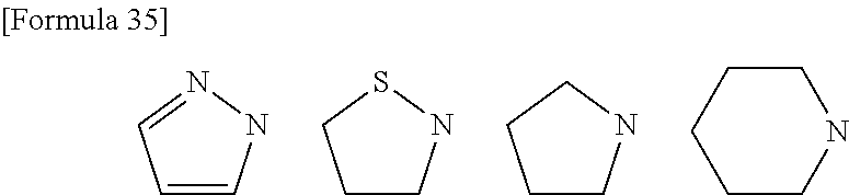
C1=CNN=C1.C1CNSC1.C1CNCC1.N1CCCCC1
